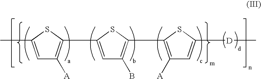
C1=C(C)SC(C2=CC(B)=C(C3=C([A])C=C([D]C)S3)S2)=C1[A]
